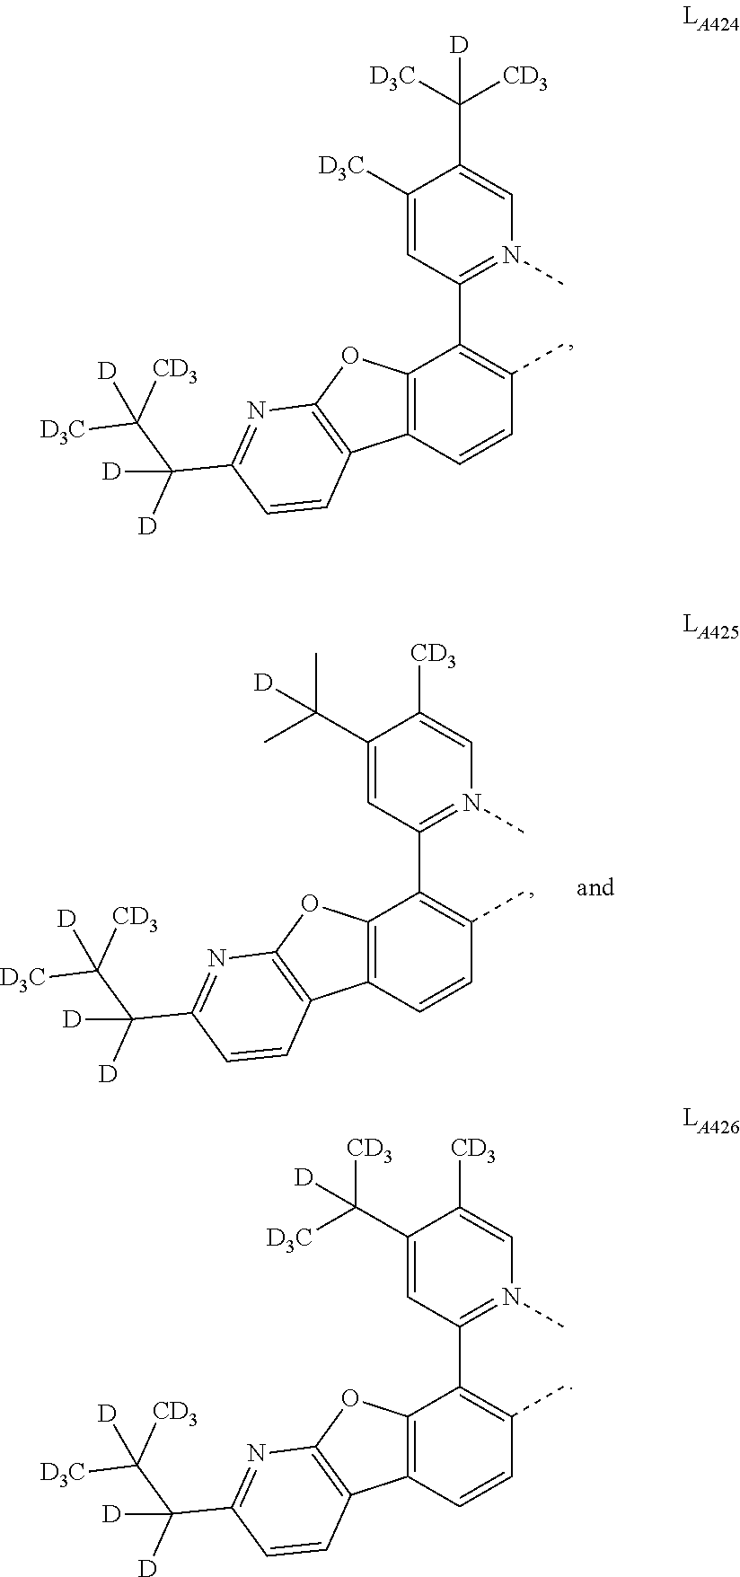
C1([D3C])=CC(C2=C(C)C=CC3=C2OC2=C3C=CC(C(C([CD3])([D3C])[D])([D])[D])=N2)=N(C)C=C1C([D3C])([CD3])[D].C1(C([D3C])([CD3])[D])=CC(C2=C(C)C=CC3=C2OC2=C3C=CC(C(C([CD3])([D3C])[D])([D])[D])=N2)=N(C)C=C1[CD3].C1(C(C)(C)[D])=CC(C2=C(C)C=CC3=C2OC2=C3C=CC(C(C([CD3])([D3C])[D])([D])[D])=N2)=N(C)C=C1[CD3]
